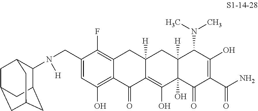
C1(CN(C2C3CC4CC(CC2C4)C3)[H])=CC(O)=C2C(=C1F)CC1([H])C(=C(O)C3(O)C([H])(C1)C(N(C)C)C(O)=C(C(N)=O)C3=O)C2=O
